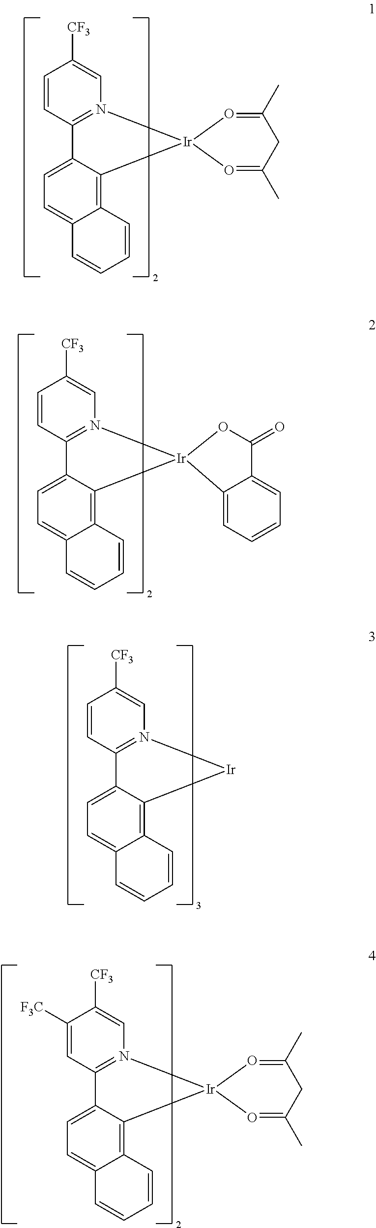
C1=CC2=N(C=C1[CF3])[Ir]1(C3=C4C(=CC=C23)C=CC=C4)O=C(C)CC(C)=O1.C1=CC2=N(C=C1[CF3])[Ir]1(C3=C4C(=CC=C23)C=CC=C4)OC(=O)C2=CC=CC=C12.C1=CC2=N(C=C1[CF3])[Ir]C1=C3C(=CC=C21)C=CC=C3.C1([F3C])=CC2=N(C=C1[CF3])[Ir]1(C3=C4C(=CC=C23)C=CC=C4)O=C(C)CC(C)=O1
